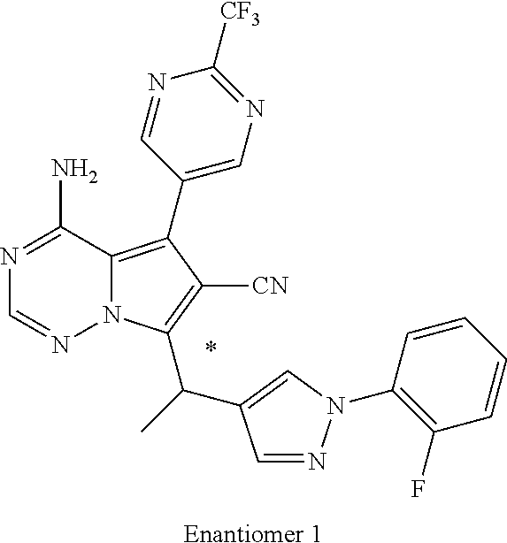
C12=C(C3=CN=C([CF3])N=C3)C([CN])=C(C(C3=CN(C4=C(F)C=CC=C4)N=C3)C)N1N=CN=C2N.*.[Enantiomer 1]
